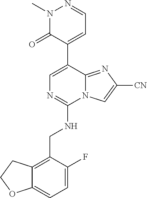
C12=CC=C(F)C(CNC3=NC=C(C4=CC=NN(C)C4=O)C4=NC([CN])=CN34)=C1CCO2
